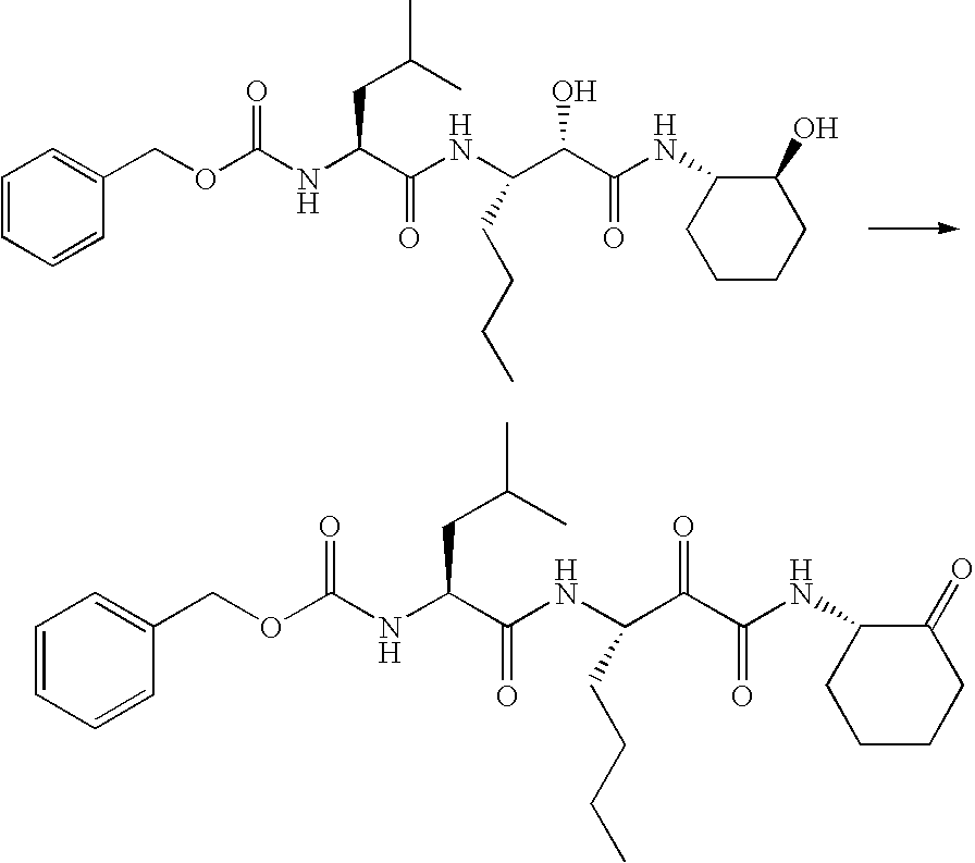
C1CCC(O)C(NC(C(C(NC(C(NC(OCC2=CC=CC=C2)=O)CC(C)C)=O)CCCC)O)=O)C1.C1CCC(=O)C(NC(C(C(NC(C(NC(OCC2=CC=CC=C2)=O)CC(C)C)=O)CCCC)=O)=O)C1
